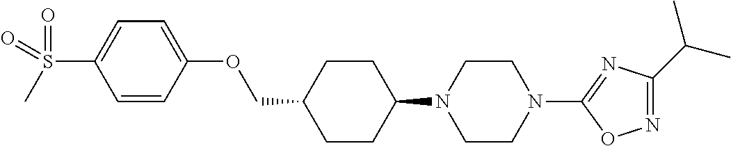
C1CC(N2CCN(C3=NC(C(C)C)=NO3)CC2)CCC1COC1=CC=C(S(=O)(C)=O)C=C1
